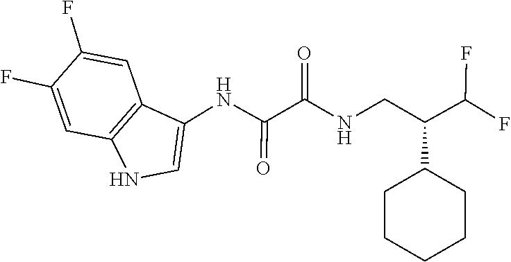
C1=C(NC(=O)C(=O)NCC(C(F)F)C2CCCCC2)C2=C(N1)C=C(F)C(F)=C2
